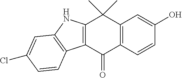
C12=C(C(=O)C3=C(C1(C)C)C=C(O)C=C3)C1=C(N2)C=C(Cl)C=C1
